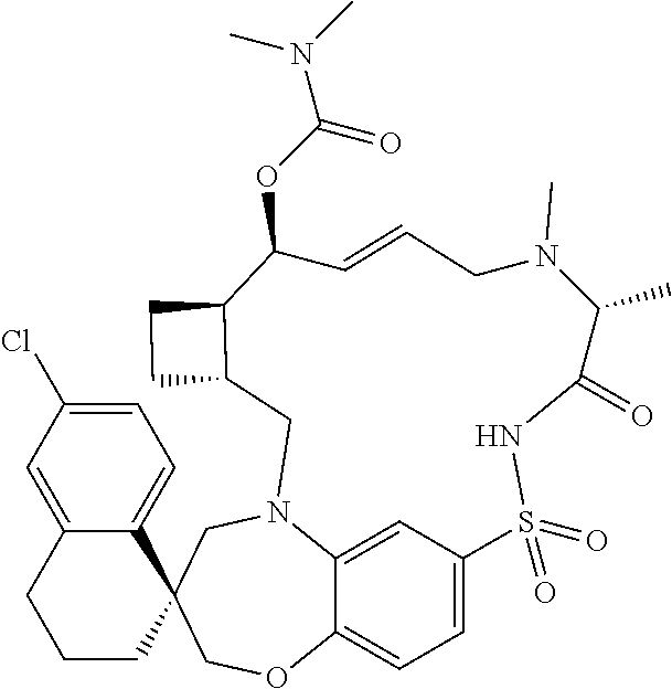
C1=C2C3=CC=C1S(=O)(=O)NC(=O)C(C)N(C)CC=CC(OC(=O)N(C)C)C1CCC1CN2CC1(CO3)C2=CC=C(Cl)C=C2CCC1
